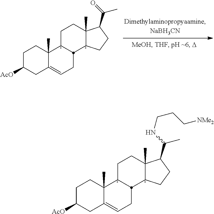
C1C([AcO])CC2=CCC3C4CCC(C(C)=O)C4(C)CCC3C2(C)C1.C1C([AcO])CC2=CCC3C4C(C)(CCC3C2(C)C1)C(C(C)NCCC[NMe2])CC4
